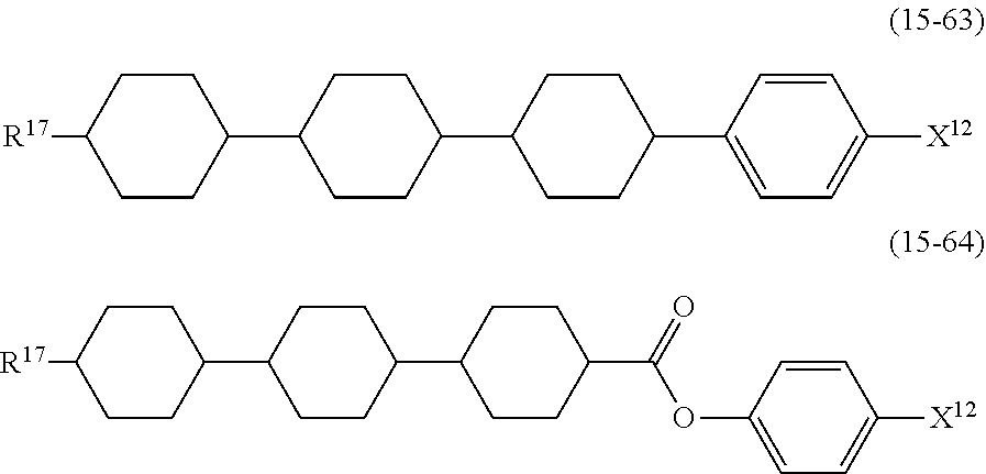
C1CC([R17])CCC1C1CCC(C2CCC(C3=CC=C([X12])C=C3)CC2)CC1.C1CC([R17])CCC1C1CCC(C2CCC(C(OC3=CC=C([X12])C=C3)=O)CC2)CC1
